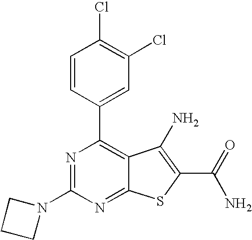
C1=CC(C2=C3C(=NC(N4CCC4)=N2)SC(C(N)=O)=C3N)=CC(Cl)=C1Cl
